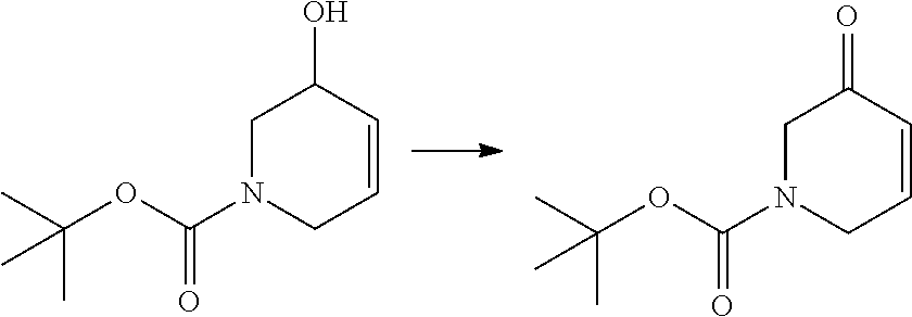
O=C1C=CCN(C(OC(C)(C)C)=O)C1.OC1C=CCN(C(OC(C)(C)C)=O)C1
